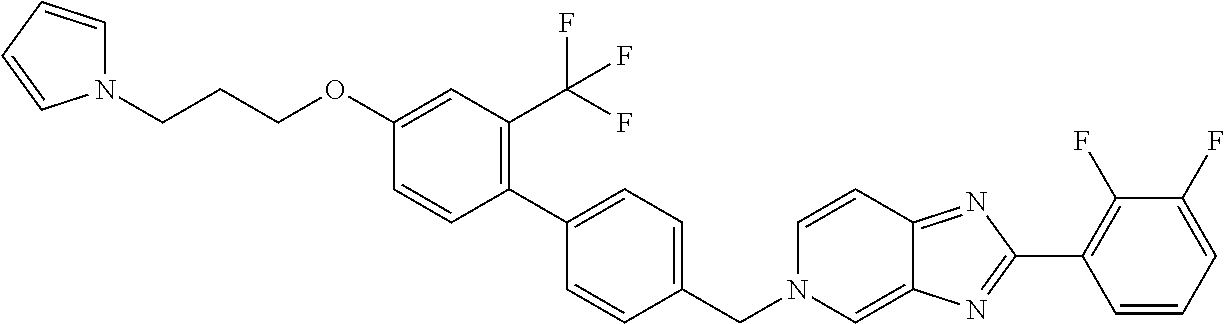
C1(OCCCN2C=CC=C2)=CC(C(F)(F)F)=C(C2=CC=C(CN3C=C4C(=NC(C5=C(F)C(F)=CC=C5)=N4)C=C3)C=C2)C=C1
